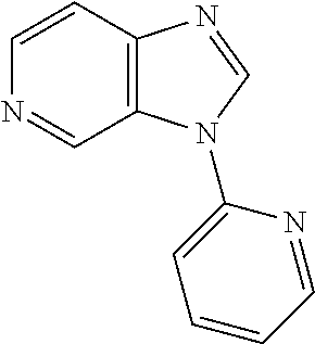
C1=CC2=C(C=N1)N(C1=CC=CC=N1)C=N2
